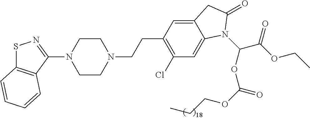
C1CN(CCC2=C(Cl)C=C3C(=C2)CC(=O)N3C(C(OCC)=O)OC(=O)OCCC)CCN1C1=NSC2=C1C=CC=C2
